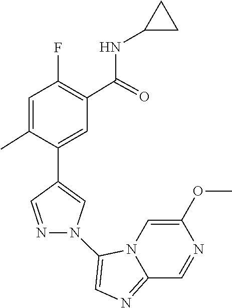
N12C(=NC=C1N1C=C(C3=CC(C(NC4CC4)=O)=C(F)C=C3C)C=N1)C=NC(OC)=C2
